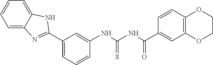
C1(C2=NC3=CC=CC=C3N2)=CC=CC(NC(NC(C2=CC3=C(C=C2)OCCO3)=O)=S)=C1
